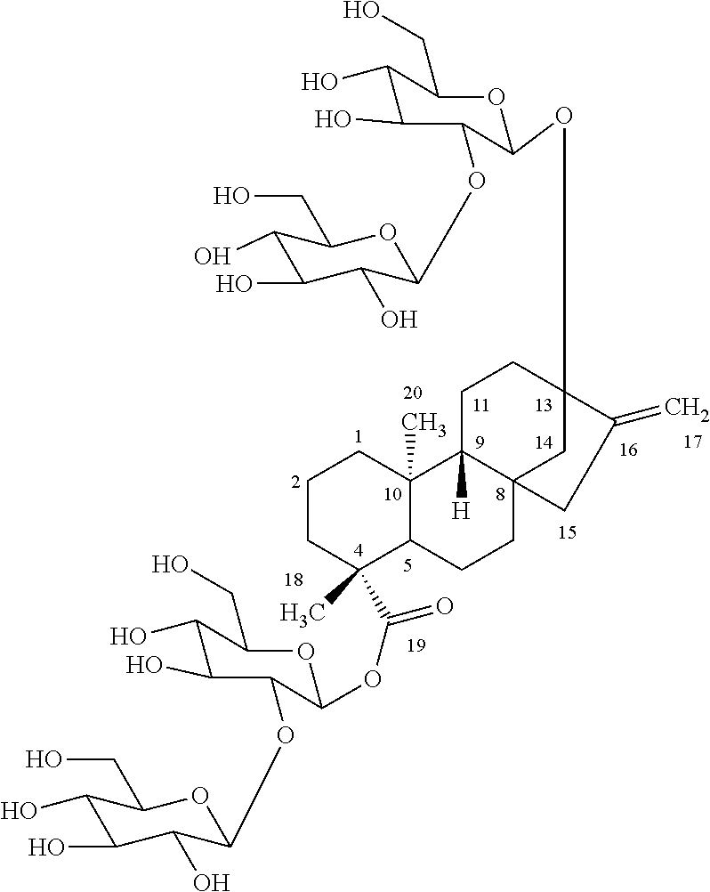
C1CC(C(=O)OC2C(OC3C(O)C(O)C(O)C(CO)O3)C(O)C(O)C(CO)O2)(C)C2C(C)(C1)C1([H])C3(CC2)CC(OC2OC(CO)C(O)C(O)C2OC2C(O)C(O)C(O)C(CO)O2)(CC1)C(=C)C3
